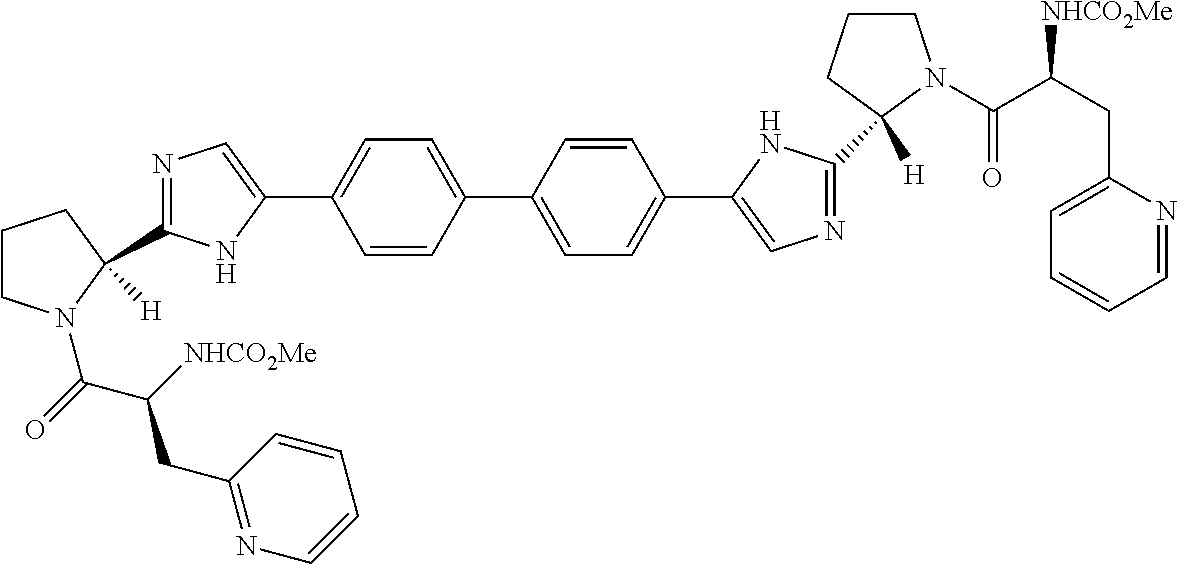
C1(C2=CC=C(C3=CN=C(C4([H])CCCN4C(=O)C(CC4=CC=CC=N4)[NHCO2Me])N3)C=C2)=CC=C(C2=CN=C(C3([H])N(C(C(CC4=NC=CC=C4)[NHCO2Me])=O)CCC3)N2)C=C1
